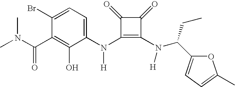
N(C1=C(N(C(C2=CC=C(C)O2)CC)[H])C(=O)C1=O)([H])C1=CC=C(Br)C(C(N(C)C)=O)=C1O
